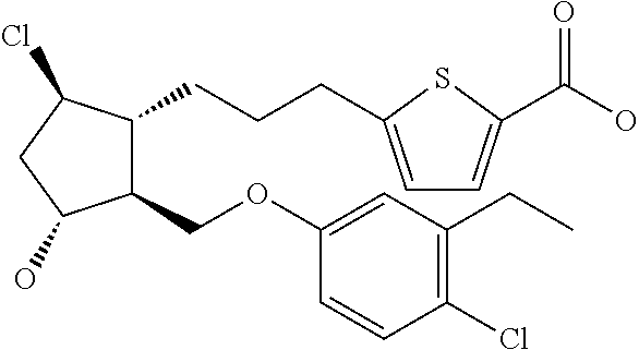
C1(COC2=CC(CC)=C(Cl)C=C2)C(CCCC2=CC=C(C(O)=O)S2)C(Cl)CC1O
